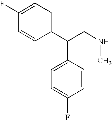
C(CNC)(C1=CC=C(F)C=C1)C1=CC=C(F)C=C1
